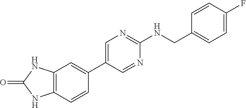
C12=C(C=CC(C3=CN=C(NCC4=CC=C(F)C=C4)N=C3)=C1)NC(=O)N2
